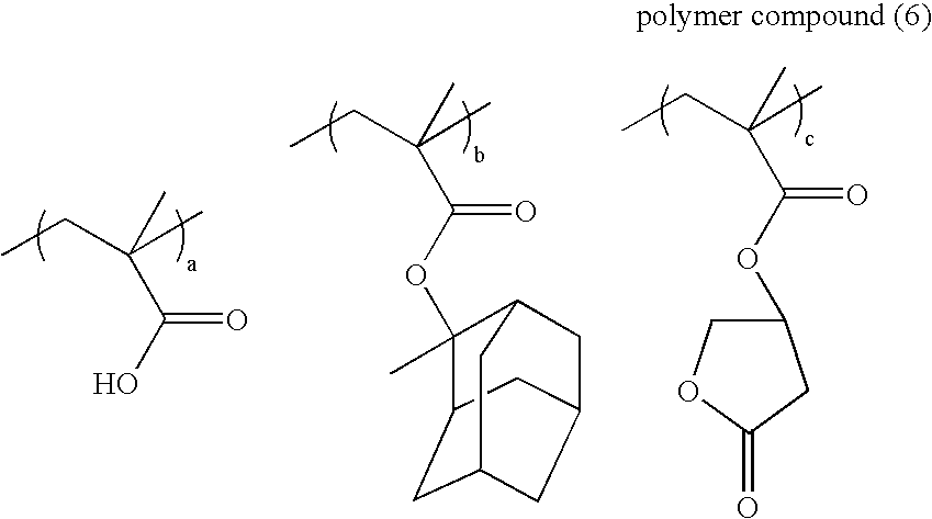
CCC(C)(C(O)=O)C.CCC(C)(C(OC1(C)C2CC3CC(CC1C3)C2)=O)C.CCC(C)(C(OC1COC(=O)C1)=O)C
